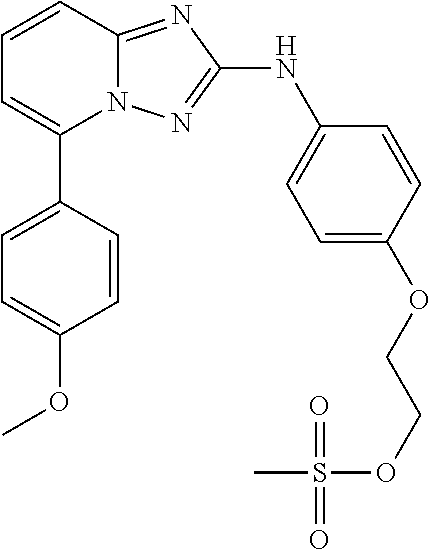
C1=CC2=NC(NC3=CC=C(OCCOS(=O)(=O)C)C=C3)=NN2C(C2=CC=C(OC)C=C2)=C1
